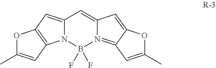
O1C(C)=CC2=C1C=C1N2B(F)(F)N2=C3C(=CC2=C1)OC(C)=C3
